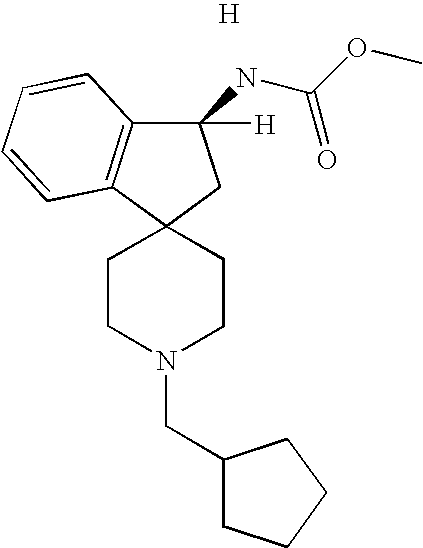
[H].C1CN(CC2CCCC2)CCC12CC(NC(=O)OC)([H])C1=C2C=CC=C1
